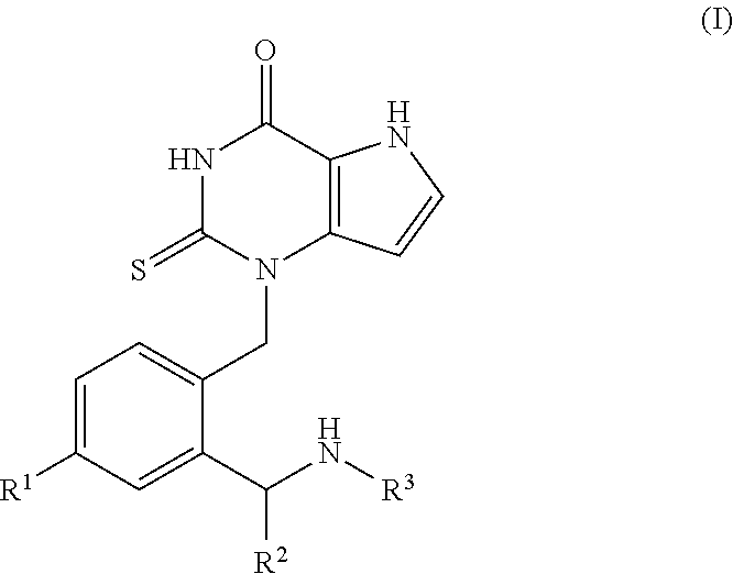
C1=C([R1])C=C(C(N[R3])[R2])C(CN2C3=C(C(=O)NC2=S)NC=C3)=C1
